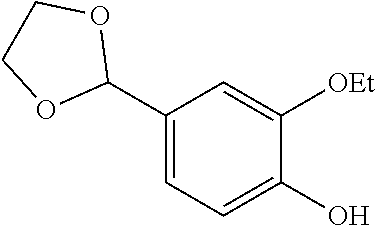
C1(C2OCCO2)=CC=C(O)C([OEt])=C1
